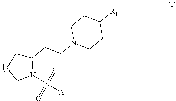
C1(CCN2CCC([R1])CC2)CCCN1S(=O)(=O)[A]
